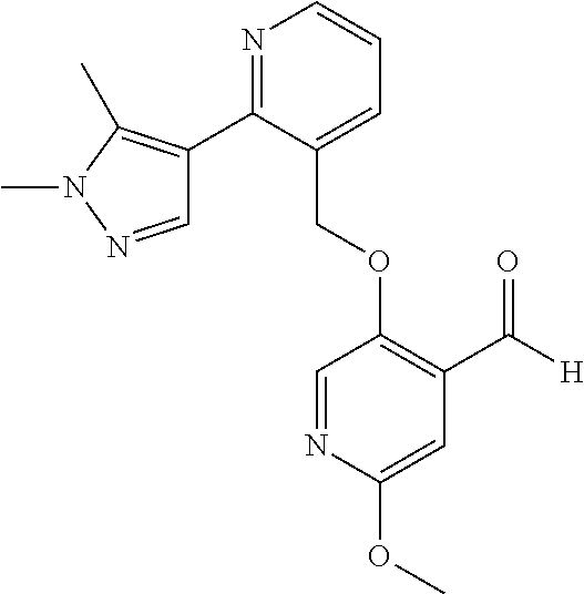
C(OC1=C(C([H])=O)C=C(OC)N=C1)C1=CC=CN=C1C1=C(C)N(C)N=C1
